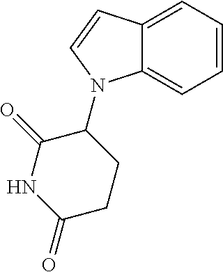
C1=CC=C2C(=C1)N(C1C(=O)NC(=O)CC1)C=C2
